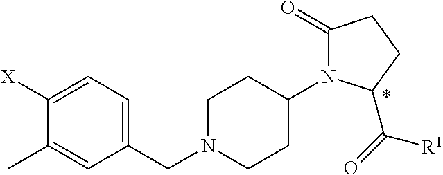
C1(CN2CCC(N3C(=O)CCC3C(=O)[R1])CC2)=CC=C([X])C(C)=C1
